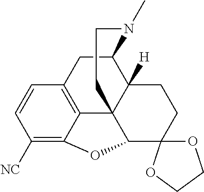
C1([NC])=C2C3=C(C=C1)CC1C4([H])C3(C(C3(CC4)OCCO3)O2)CCN1C
